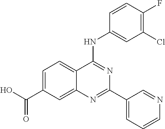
N(C1=NC(C2=CC=CN=C2)=NC2=CC(C(O)=O)=CC=C12)C1=CC(Cl)=C(F)C=C1
